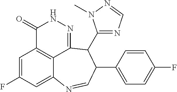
C1=C(F)C=C2C3=C1C(=O)NN=C3C(C1=NC=NN1C)C(C1=CC=C(F)C=C1)C=N2
